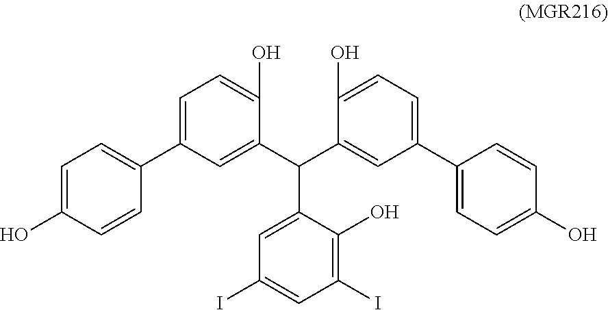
C1(C(C2=CC(C3=CC=C(O)C=C3)=CC=C2O)C2=CC(I)=CC(I)=C2O)=CC(C2=CC=C(O)C=C2)=CC=C1O
